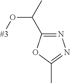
C(O[#3])(C1=NN=C(C)O1)C
